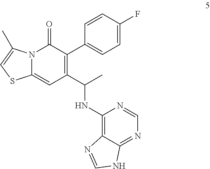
C1(C(C)NC2=C3C(=NC=N2)NC=N3)=C(C2=CC=C(F)C=C2)C(=O)N2C(=C1)SC=C2C
